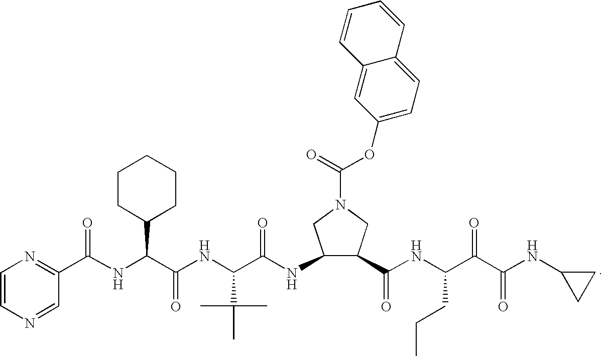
C1=CN=CC(C(NC(C2CCCCC2)C(=O)NC(C(C)(C)C)C(NC2C(C(NC(C(C(NC3CC3)=O)=O)CCC)=O)CN(C(=O)OC3=CC=C4C(=C3)C=CC=C4)C2)=O)=O)=N1
